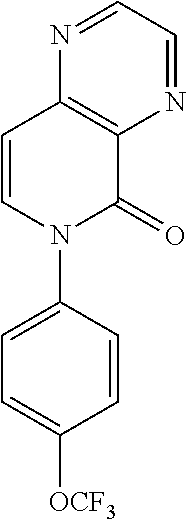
C1=CN(C2=CC=C([OCF3])C=C2)C(=O)C2=C1N=CC=N2
